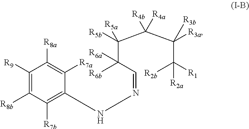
C1([R9])=C([R8b])C([R7b])=C(NN=CC(C(C(C(C([R1])([R2a])[R2b])([R3a])[R3b])([R4a])[R4b])([R5b])[R5a])([R6b])[R6a])C([R7a])=C1[R8a]
